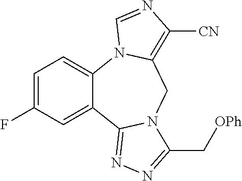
C1=C(F)C=C2C(=C1)N1C(=C([CN])N=C1)CN1C2=NN=C1C[OPh]
